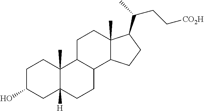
C1C(O)CC2([H])C(C)(C1)C1C(CC2)C2C(C)(CC1)C(C(C)CC[CO2H])CC2
